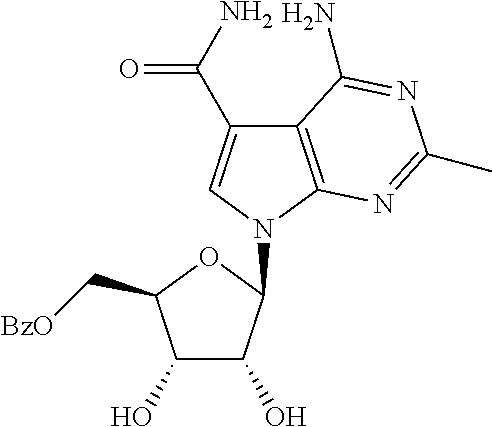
C12=C(N(C3C(O)C(O)C(C[BzO])O3)C=C1C(N)=O)N=C(C)N=C2N
